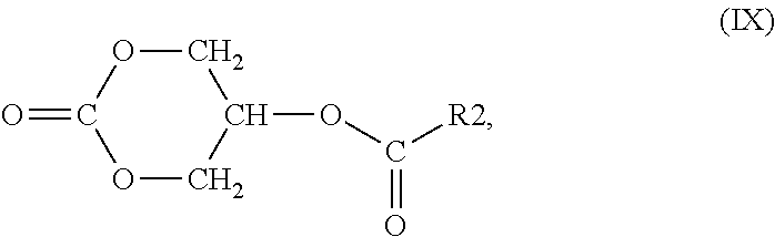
O1CC(OC([R2])=O)COC1=O
